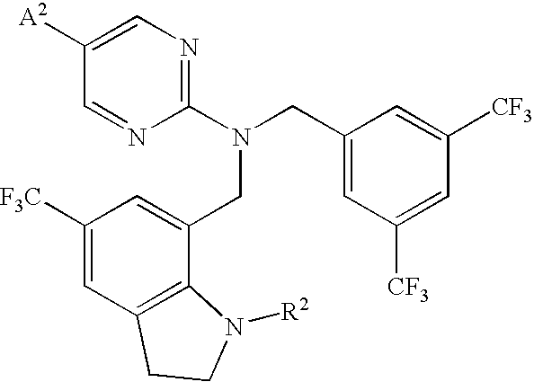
C1(N(CC2=CC([CF3])=CC([CF3])=C2)CC2=CC([F3C])=CC3=C2N([R2])CC3)=NC=C([A2])C=N1
